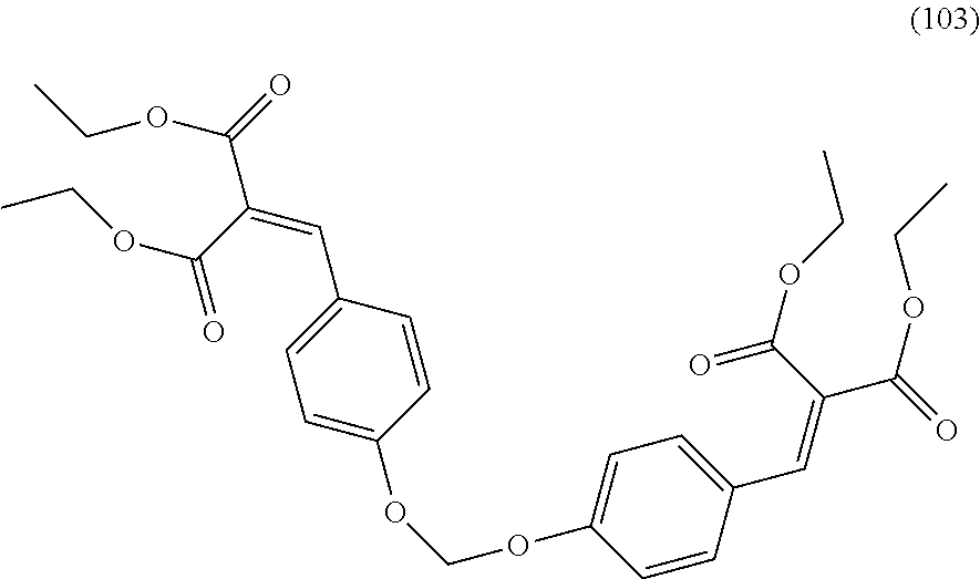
C1=C(OCOC2=CC=C(C=C(C(=O)OCC)C(OCC)=O)C=C2)C=CC(C=C(C(=O)OCC)C(=O)OCC)=C1
